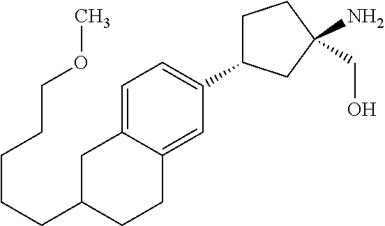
C1=C2C(=CC(C3CCC(N)(CO)C3)=C1)CCC(CCCCCOC)C2
